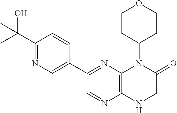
C12=C(N=C(C3=CN=C(C(O)(C)C)C=C3)C=N1)N(C1CCOCC1)C(=O)CN2
